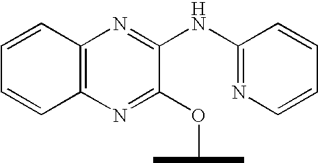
C12=C(N=C(NC3=NC=CC=C3)C(OC(C)C)=N1)C=CC=C2
